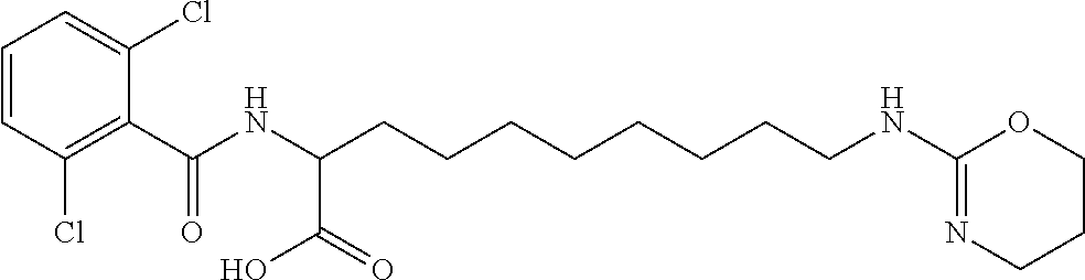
C1=CC(Cl)=C(C(NC(CCCCCCCCNC2=NCCCO2)C(=O)O)=O)C(Cl)=C1
